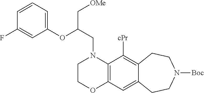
C1COC2=C(N1CC(C[OMe])OC1=CC=CC(F)=C1)C([cPr])=C1C(=C2)CCN([Boc])CC1
